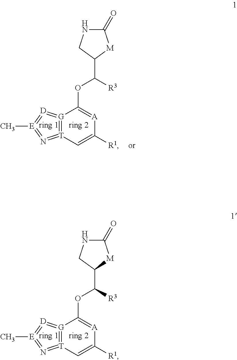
C1(=O)NCC(C(OC2=[A]C([R1])=C[T]3=[G]2=[D]=[E](C)=N=3)[R3])[M]1.C1(=O)NCC(C(OC2=[A]C([R1])=C[T]3=[G]2=[D]=[E](C)=N=3)[R3])[M]1
